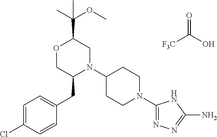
[F3C]C(O)=O.C1=C(Cl)C=CC(CC2N(C3CCN(C4=NN=C(N)N4)CC3)CC(C(C)(OC)C)OC2)=C1
